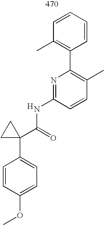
C1=CC(OC)=CC=C1C1(C(=O)NC2=NC(C3=C(C)C=CC=C3)=C(C)C=C2)CC1.[H]
